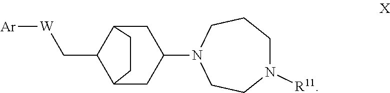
C1C2C(C[W][Ar])C(CC1N1CCN([R11])CCC1)CC2
